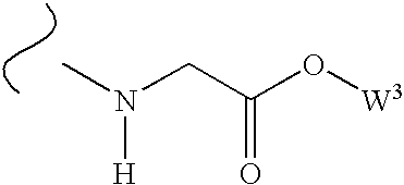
CN(CC(O[W3])=O)[H]
